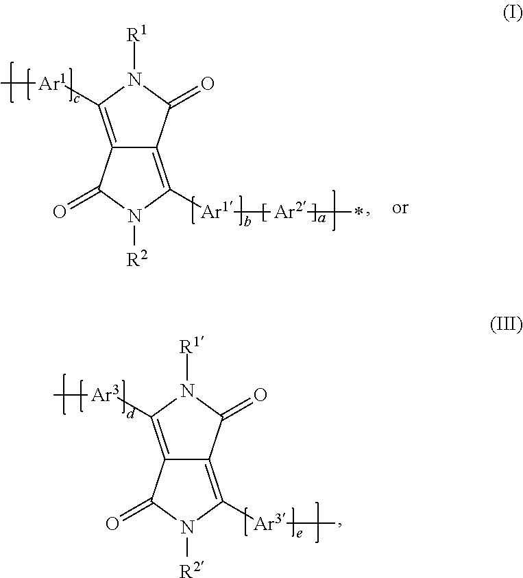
C12=C([Ar3]C)N([R1])C(=O)C1=C([Ar3]C)N([R2])C2=O.C12=C([Ar1]C)N([R1])C(=O)C1=C([Ar1][Ar2]C)N([R2])C2=O
